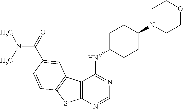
C12=C(C3=C(S1)C=CC(C(N(C)C)=O)=C3)C(NC1CCC(N3CCOCC3)CC1)=NC=N2
